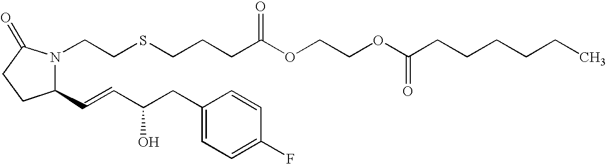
C(COC(=O)CCCSCCN1C(C=CC(O)CC2=CC=C(F)C=C2)CCC1=O)OC(CCCCCC)=O
